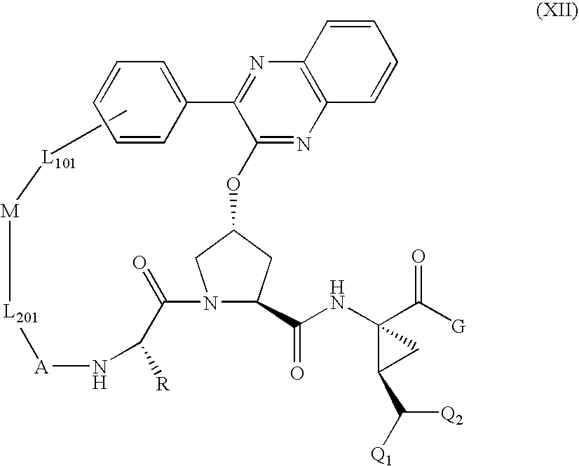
C[L101][M][L201][A]NC(C(N1CC(OC2=NC3=C(N=C2C2=CC=CC=C2)C=CC=C3)CC1C(NC1(C([G])=O)C(C([Q1])[Q2])C1)=O)=O)[R]
